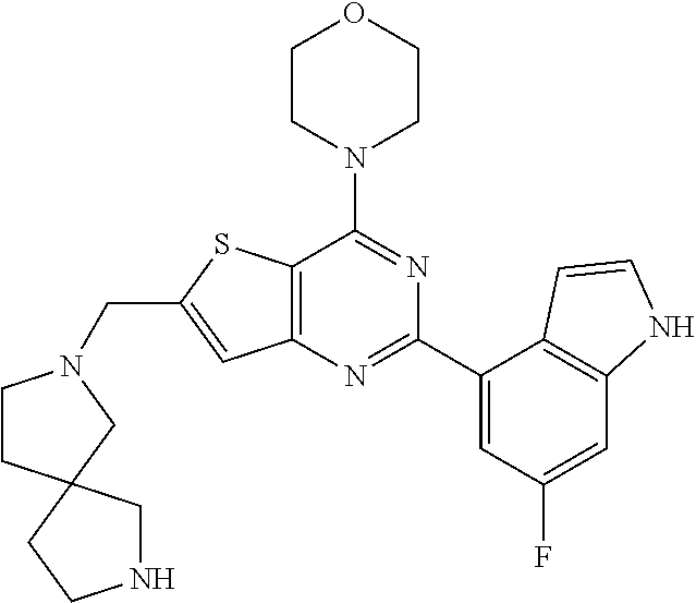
C12=C(N=C(C3=CC(F)=CC4=C3C=CN4)N=C1N1CCOCC1)C=C(CN1CCC3(C1)CCNC3)S2
